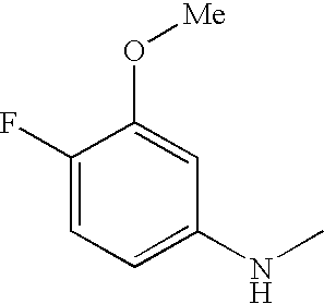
C1=C(O[Me])C(F)=CC=C1NC
